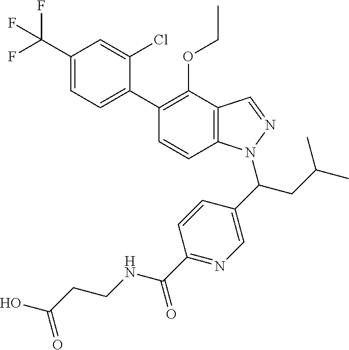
C1(C(F)(F)F)=CC=C(C2=C(OCC)C3=C(C=C2)N(C(CC(C)C)C2=CN=C(C(=O)NCCC(O)=O)C=C2)N=C3)C(Cl)=C1
